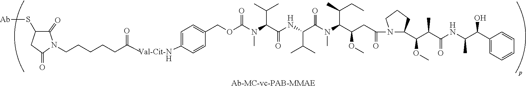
[Ab]SC1C(=O)N(CCCCCC(=O)[Val-Cit-NH]C2=CC=C(COC(N(C(C(NC(C(N(C(C(CC(=O)N3C(C(OC)C(C)C(=O)NC(C)C(O)C4=CC=CC=C4)CCC3)OC)C(CC)C)C)=O)C(C)C)=O)C(C)C)C)=O)C=C2)C(=O)C1
